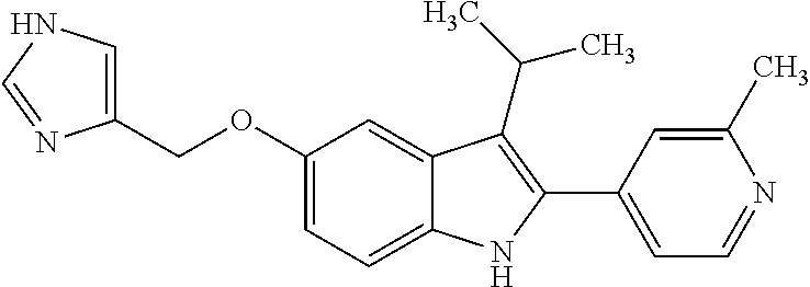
C(OC1=CC=C2C(=C1)C(C(C)C)=C(C1=CC=NC(C)=C1)N2)C1=CNC=N1
